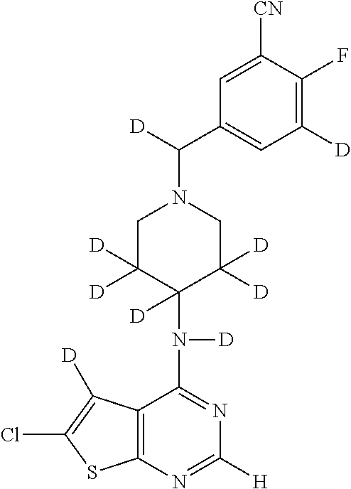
C12=C(C([D])=C(Cl)S1)C(N(C1([D])C([D])([D])CN(C(C3=CC([D])=C(F)C([CN])=C3)[D])CC1([D])[D])[D])=NC([H])=N2
